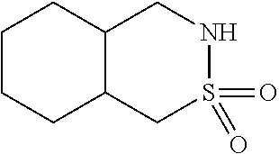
C1CCC2C(C1)CNS(=O)(=O)C2
